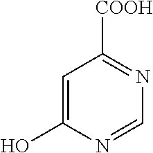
C1=C(O)N=CN=C1[COOH]
